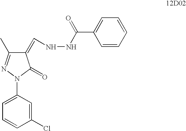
C1(=CNNC(C2=CC=CC=C2)=O)C(C)=NN(C2=CC=CC(Cl)=C2)C1=O
